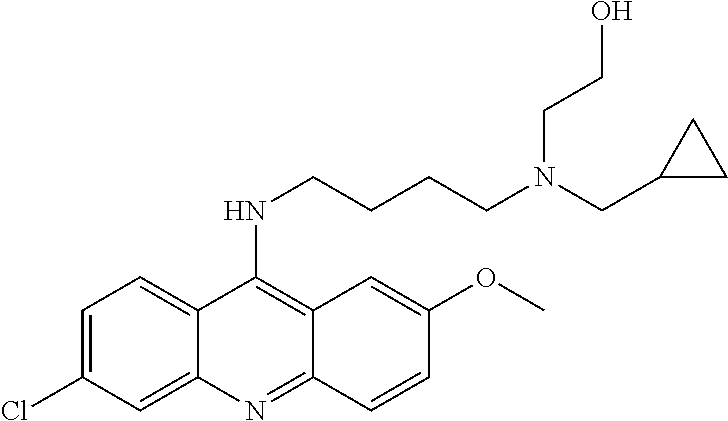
C1=C(Cl)C=C2C(=C1)C(NCCCCN(CC1CC1)CCO)=C1C(=N2)C=CC(OC)=C1
